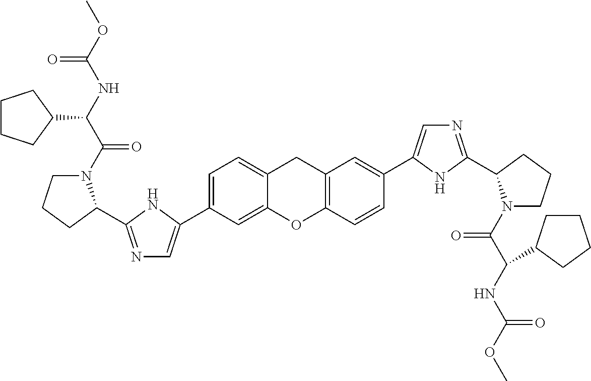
C1=C(C2=CN=C(C3N(C(C(NC(OC)=O)C4CCCC4)=O)CCC3)N2)C=C2C(=C1)CC1=C(O2)C=CC(C2=CN=C(C3N(C(C(NC(OC)=O)C4CCCC4)=O)CCC3)N2)=C1
